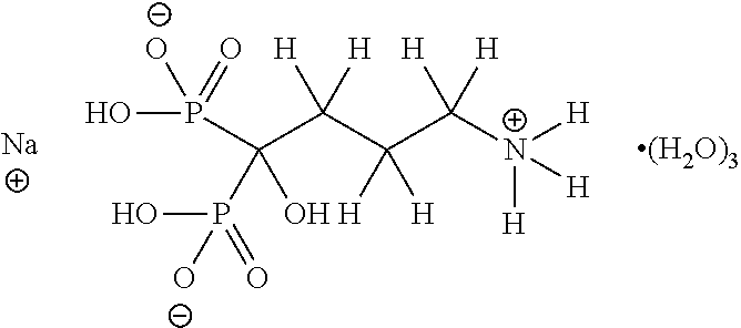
OP(C(C(C(C([N+]([H])([H])[H])([H])[H])([H])[H])([H])[H])(P(O)(=O)[O-])O)(=O)[O-].[Na]
